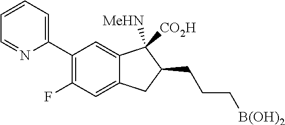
C1(C2=CC=CC=N2)=C(F)C=C2C(=C1)C([MeHN])([CO2H])C(CCC[B(OH)2])C2
